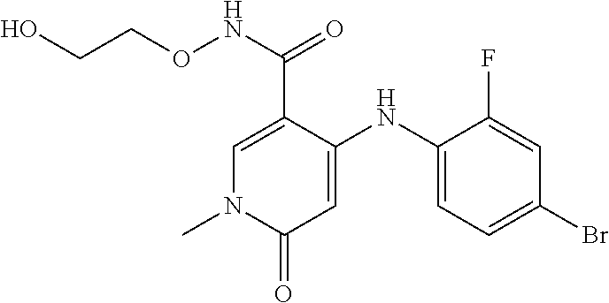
C1=C(C(NOCCO)=O)C(NC2=CC=C(Br)C=C2F)=CC(=O)N1C
